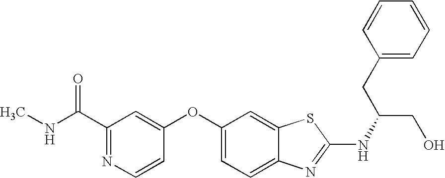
N1=C(C(=O)NC)C=C(OC2=CC=C3C(=C2)SC(NC(CO)CC2=CC=CC=C2)=N3)C=C1
